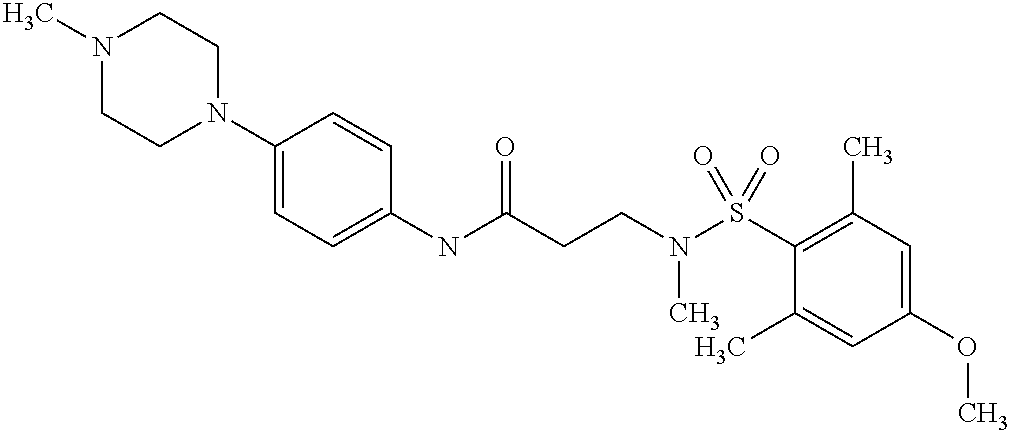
C1(NC(CCN(S(C2=C(C)C=C(OC)C=C2C)(=O)=O)C)=O)=CC=C(N2CCN(C)CC2)C=C1
